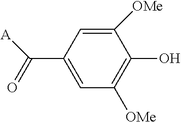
C1([OMe])=CC(C(=O)[A])=CC([OMe])=C1O
